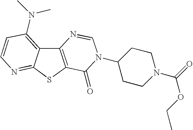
C12=C(SC3=NC=CC(N(C)C)=C13)C(=O)N(C1CCN(C(=O)OCC)CC1)C=N2
